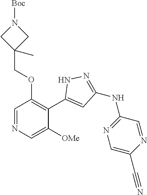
C1=NC=C([OMe])C(C2=CC(NC3=NC=C(C#N)N=C3)=NN2)=C1OCC1(C)CN([Boc])C1
